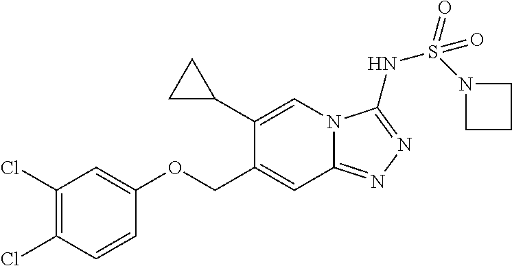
C1(COC2=CC(Cl)=C(Cl)C=C2)=CC2=NN=C(NS(=O)(N3CCC3)=O)N2C=C1C1CC1
